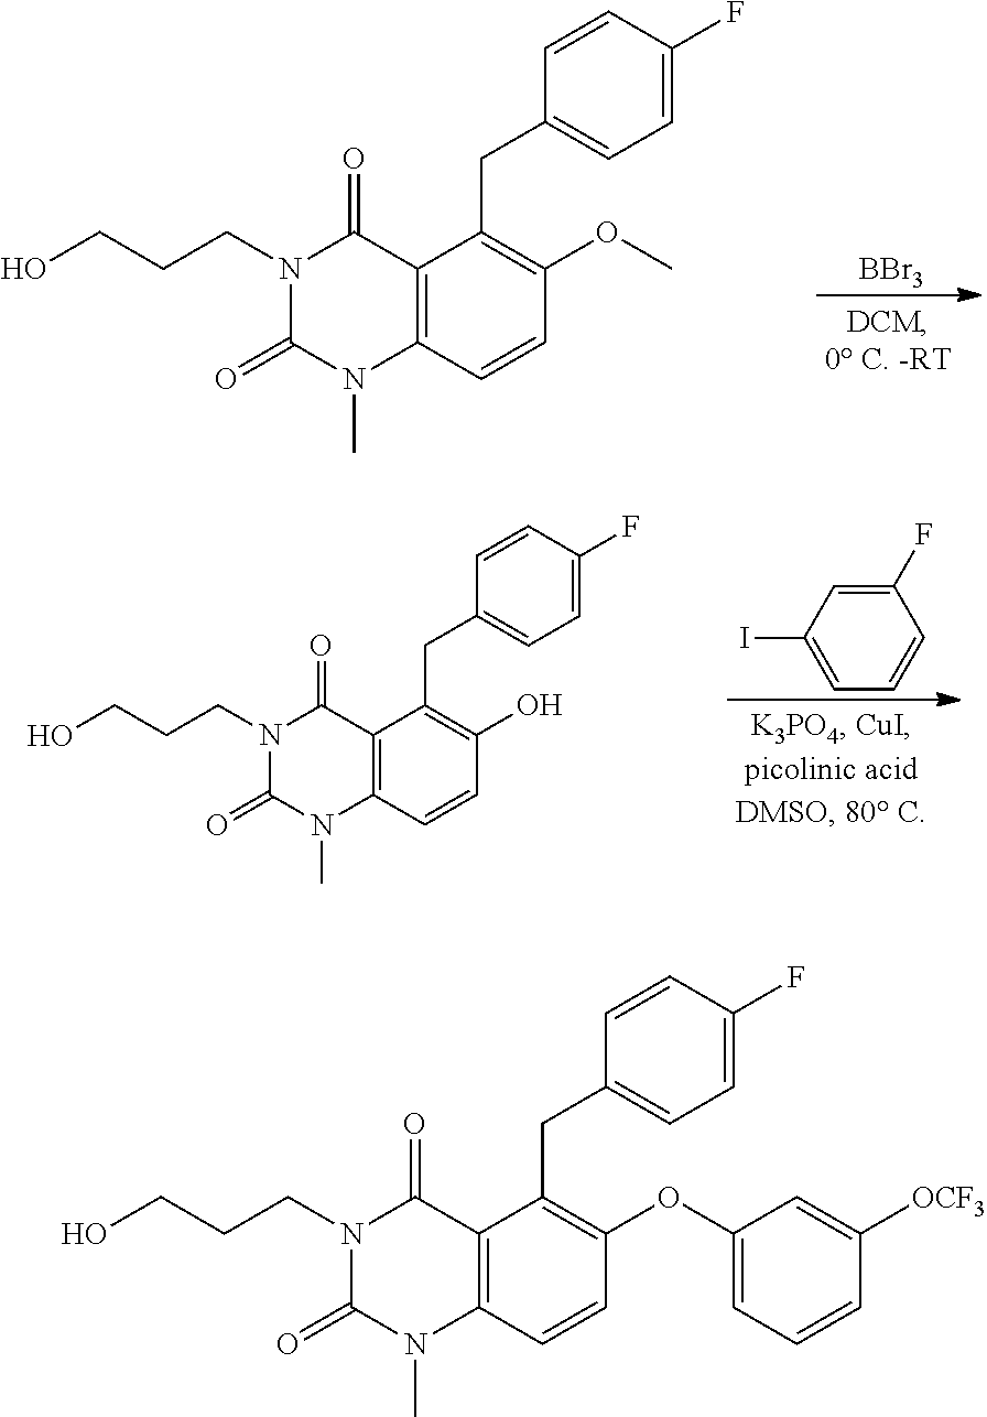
[BBr3].C12=C(C=CC(OC)=C1CC1=CC=C(F)C=C1)N(C)C(=O)N(CCCO)C2=O.C1(F)=CC(I)=CC=C1.C12=C(C=CC(O)=C1CC1=CC=C(F)C=C1)N(C)C(=O)N(CCCO)C2=O.C12=C(C=CC(OC3=CC=CC([OCF3])=C3)=C1CC1=CC=C(F)C=C1)N(C)C(=O)N(CCCO)C2=O
